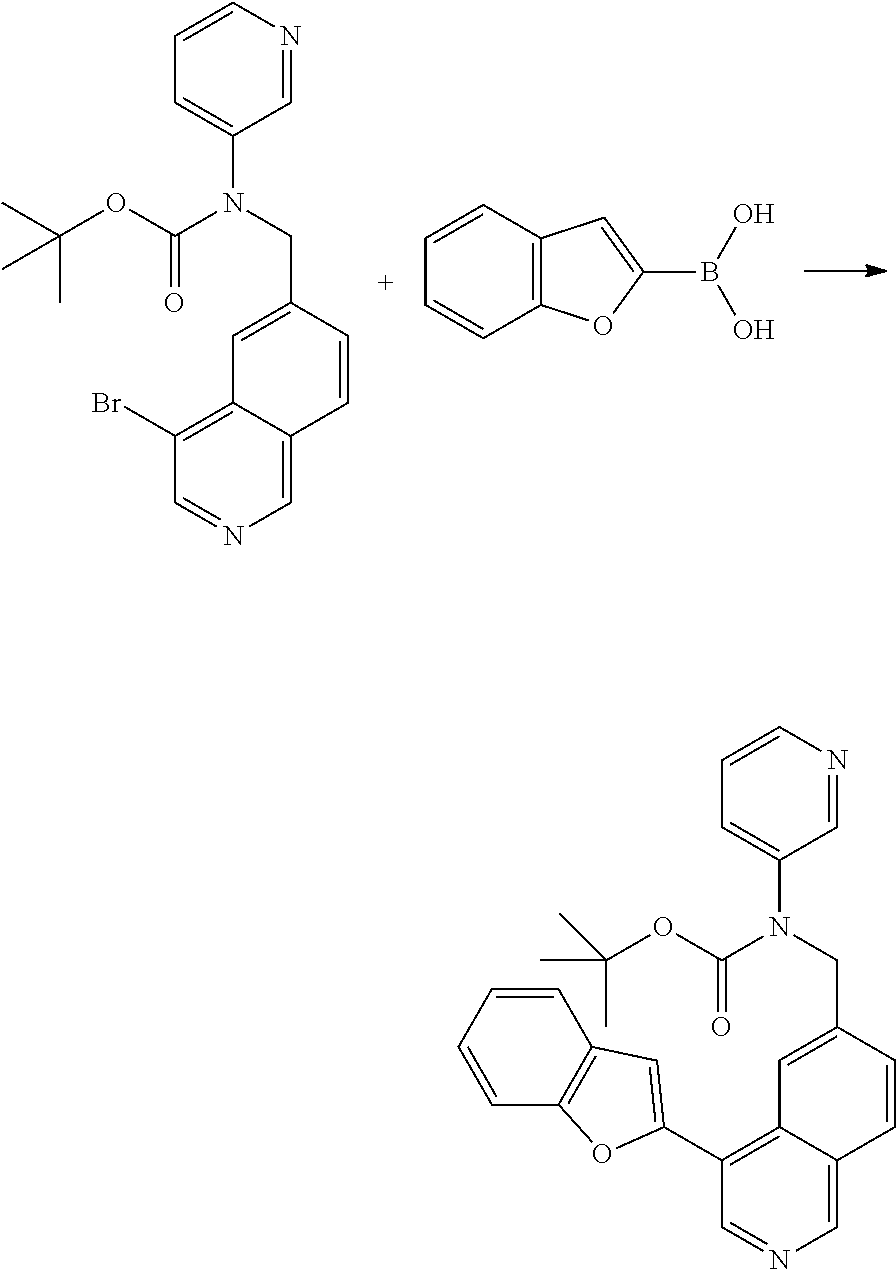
C1=CN=CC(N(C(OC(C)(C)C)=O)CC2=CC3=C(Br)C=NC=C3C=C2)=C1.C1=CC2=C(C=C1)OC(B(O)O)=C2.C1(C2=CC3=C(C=CC=C3)O2)=C2C(=CN=C1)C=CC(CN(C1=CC=CN=C1)C(=O)OC(C)(C)C)=C2
